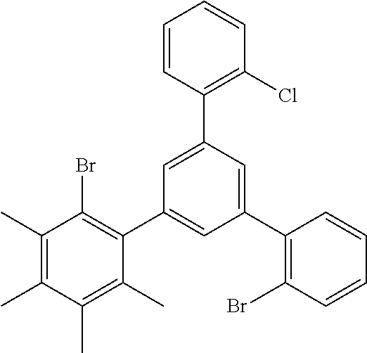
C1(C)=C(C)C(C)=C(C)C(C2=CC(C3=C(Br)C=CC=C3)=CC(C3=C(Cl)C=CC=C3)=C2)=C1Br
